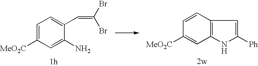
C1=CC2=C(C=C1[MeO2C])NC([Ph])=C2.C1=C([MeO2C])C=C(N)C(C=C(Br)Br)=C1
